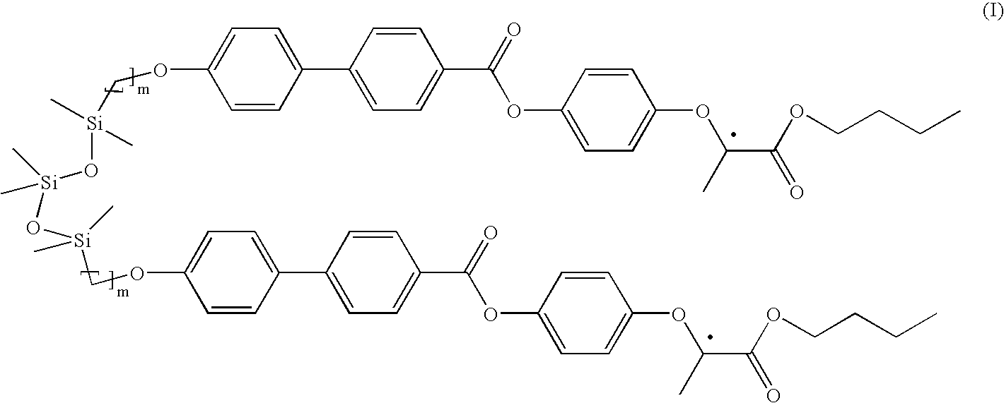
C1=CC(OC(C2=CC=C(C3=CC=C(OC[Si](C)(O[Si](O[Si](COC4=CC=C(C5=CC=C(C(OC6=CC=C(OC(C)C(=O)OCCCC)C=C6)=O)C=C5)C=C4)(C)C)(C)C)C)C=C3)C=C2)=O)=CC=C1OC(C)C(=O)OCCCC
